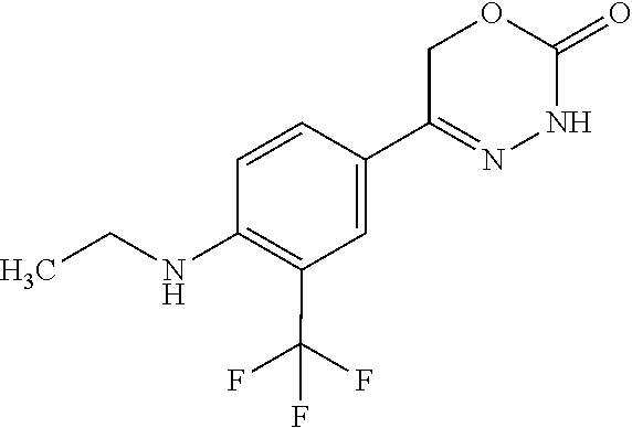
C1(NCC)=C(C(F)(F)F)C=C(C2=NNC(=O)OC2)C=C1
